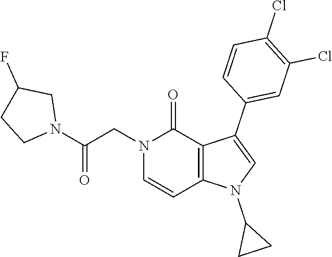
C1(Cl)=C(Cl)C=C(C2=CN(C3CC3)C3=C2C(=O)N(CC(N2CC(F)CC2)=O)C=C3)C=C1
